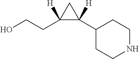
OCCC1([H])C(C2CCNCC2)([H])C1
